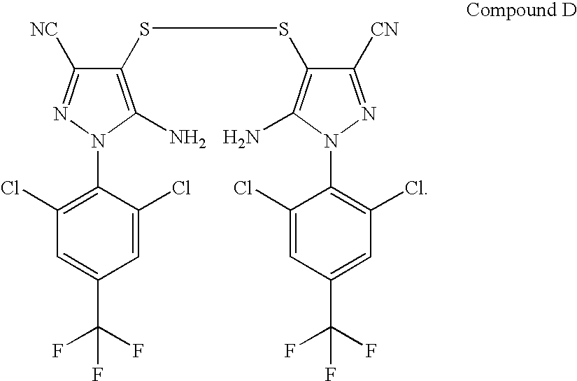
[NC]C1=NN(C2=C(Cl)C=C(C(F)(F)F)C=C2Cl)C(N)=C1SSC1=C(N)N(C2=C(Cl)C=C(C(F)(F)F)C=C2Cl)N=C1[CN]
